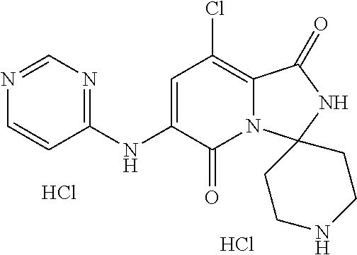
Cl.N1=CN=C(NC2=CC(Cl)=C3N(C2=O)C2(NC3=O)CCNCC2)C=C1.Cl
